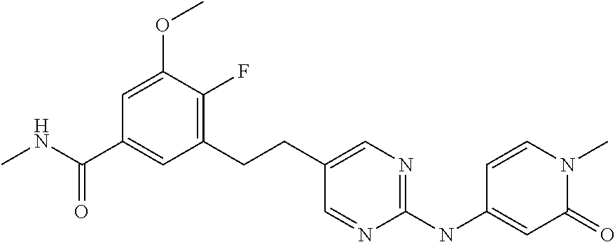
CNC(C1=CC(CCC2=CN=C(NC3=CC(=O)N(C)C=C3)N=C2)=C(F)C(OC)=C1)=O
